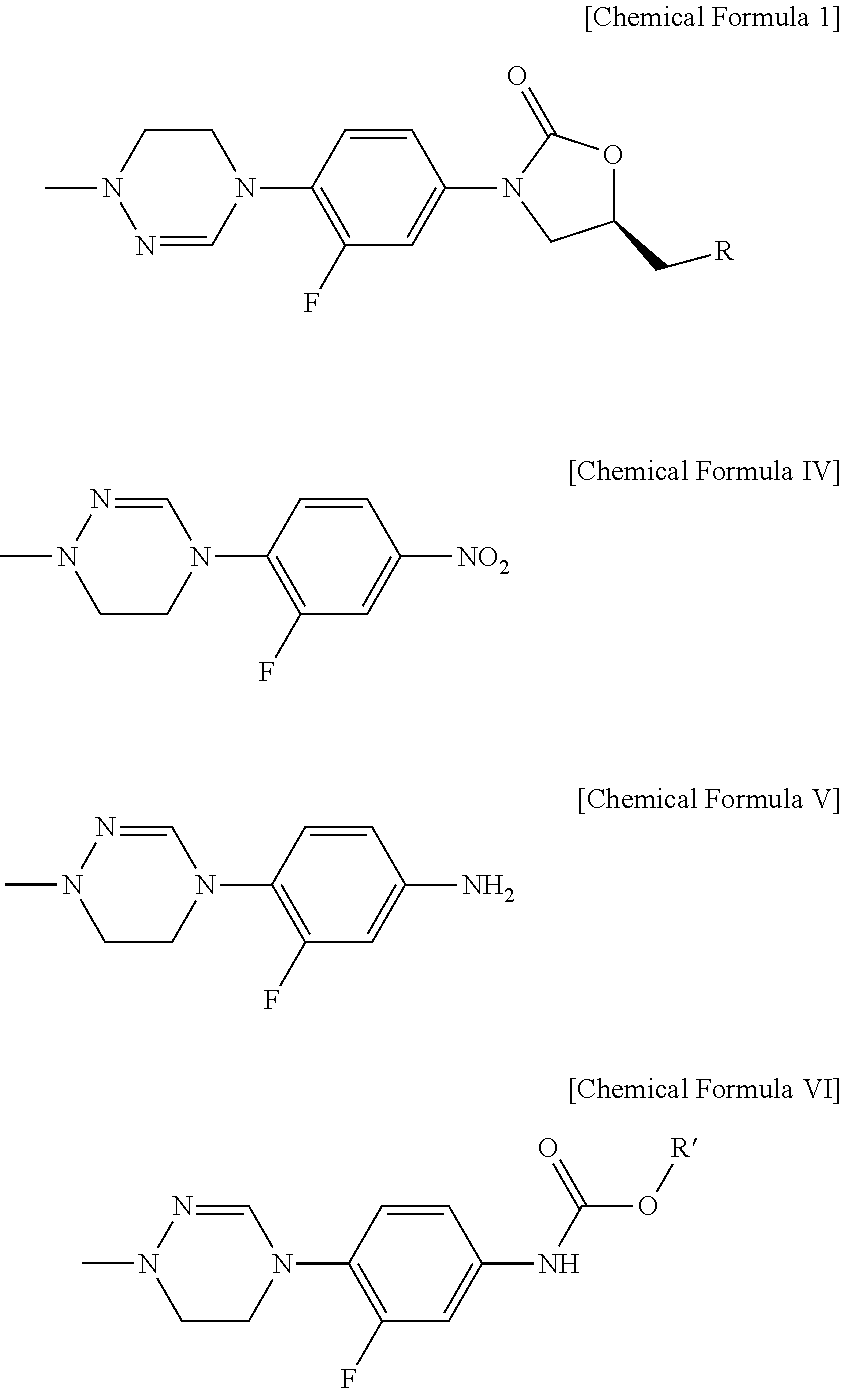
C1(F)=C(N2C=NN(C)CC2)C=CC(N2C(=O)OC(C[R])C2)=C1.C1(F)=C(N2CCN(C)N=C2)C=CC([NO2])=C1.C1(F)=C(N2CCN(C)N=C2)C=CC(N)=C1.C1(F)=C(N2CCN(C)N=C2)C=CC(NC(O[R])=O)=C1
